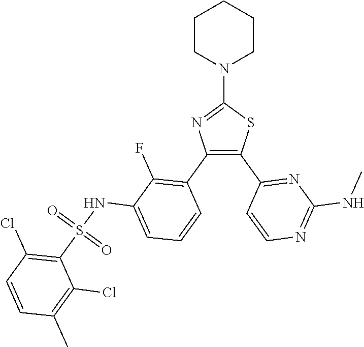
C1(N2CCCCC2)=NC(C2=C(F)C(NS(C3=C(Cl)C=CC(C)=C3Cl)(=O)=O)=CC=C2)=C(C2=NC(NC)=NC=C2)S1
